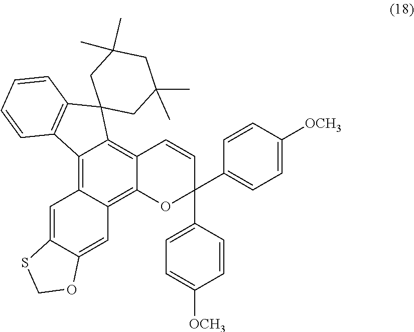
C12=C3C(=C4C(=C1C1(C5=C2C=CC=C5)CC(C)(C)CC(C)(C)C1)C=CC(C1=CC=C([OCH3])C=C1)(C1=CC=C([OCH3])C=C1)O4)C=C1C(=C3)SCO1
